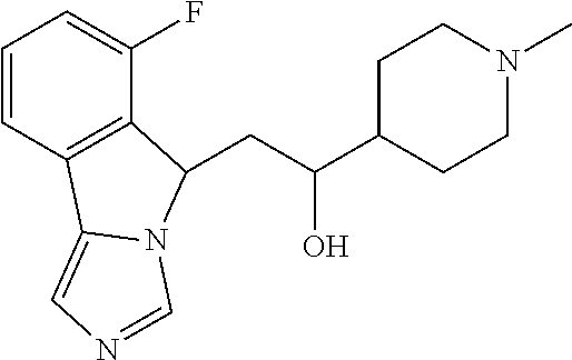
C1=CC2=C(C(F)=C1)C(CC(C1CCN(C)CC1)O)N1C2=CN=C1
